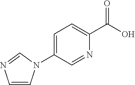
C1=NC(C(O)=O)=CC=C1N1C=CN=C1
